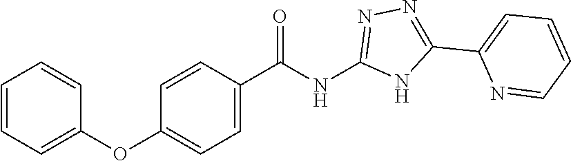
C1(C(NC2=NN=C(C3=CC=CC=N3)N2)=O)=CC=C(OC2=CC=CC=C2)C=C1
